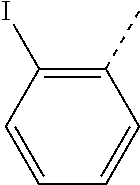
C1(C)=C(I)C=CC=C1
